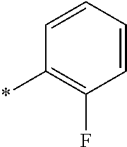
C1=CC=CC(*)=C1F
